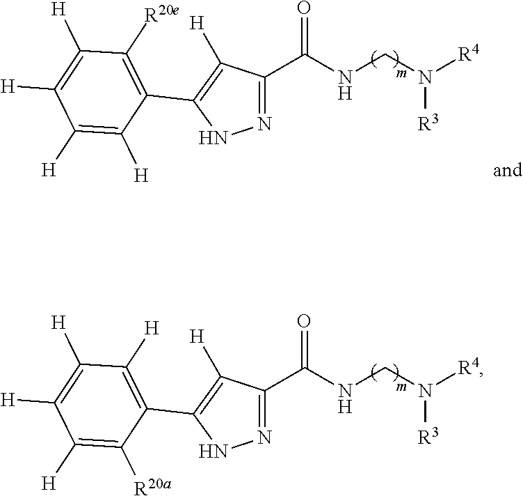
N1=C(C(NCN([R4])[R3])=O)C([H])=C(C2=C([H])C([H])=C([H])C([H])=C2[R20a])N1.N1=C(C(NCN([R4])[R3])=O)C([H])=C(C2=C([R20e])C([H])=C([H])C([H])=C2[H])N1
